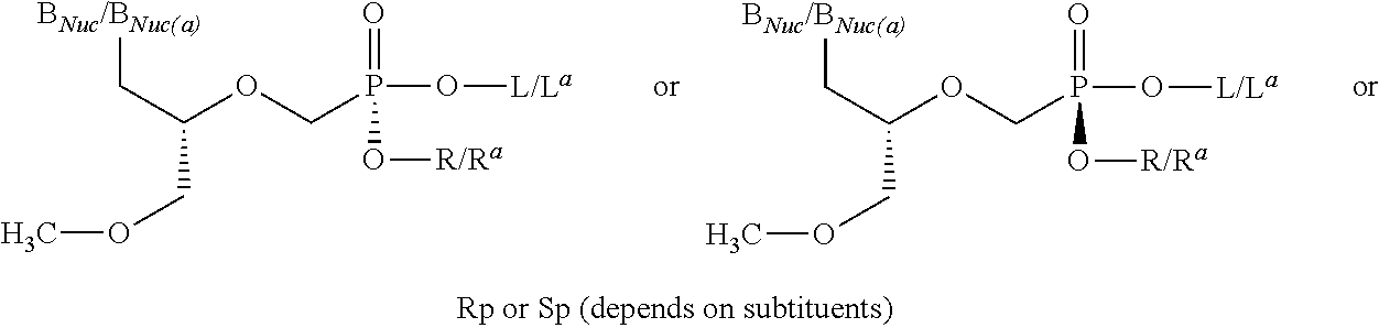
[BNuc/BNuc(a)]CC(OCP(O[L/La])(=O)O[R/Ra])COC.[BNuc/BNuc(a)]CC(OCP(O[L/La])(=O)O[R/Ra])COC
